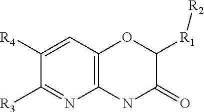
C1([R4])=CC2=C(N=C1[R3])NC(=O)C([R1][R2])O2
